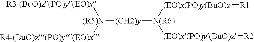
[R3-(BuO)z(PO)y(EO)x][(R5)N]([R4-(BuO)z(PO)y(EO)x])[(CH2)y][N(R6)]([(EO)x(PO)y(BuO)z][R1])[(EO)x(PO)y(BuO)z][R2]
